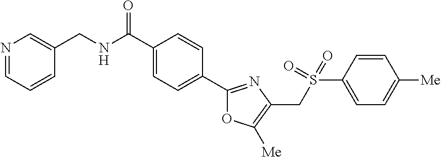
C1(C(NCC2=CN=CC=C2)=O)=CC=C(C2=NC(CS(C3=CC=C([Me])C=C3)(=O)=O)=C([Me])O2)C=C1
